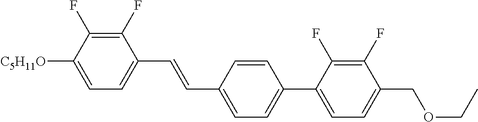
C1(F)=C(F)C([C5H11O])=CC=C1C=CC1=CC=C(C2=CC=C(COCC)C(F)=C2F)C=C1
